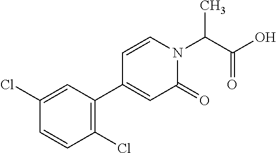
C1(Cl)=C(C2=CC(=O)N(C(C(O)=O)C)C=C2)C=C(Cl)C=C1
